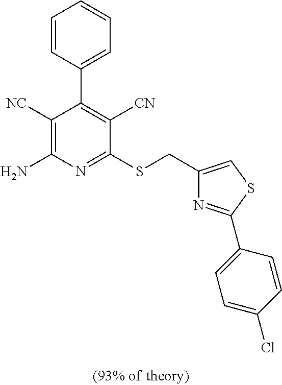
C1([NC])=C(N)N=C(SCC2=CSC(C3=CC=C(Cl)C=C3)=N2)C([CN])=C1C1=CC=CC=C1
